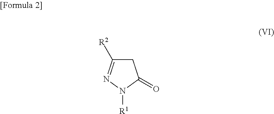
C1C([R2])=NN([R1])C1=O
